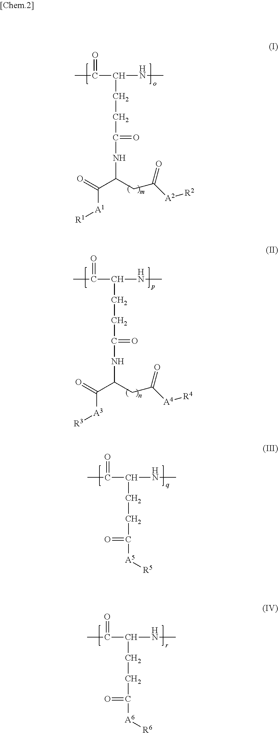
CC(C(NC)CCC(=O)[A5][R5])=O.CC(C(NC)CCC(=O)[A6][R6])=O.CC(C(NC)CCC(=O)NC(C(=O)[A1][R1])CC([A2][R2])=O)=O.CC(C(NC)CCC(=O)NC(C(=O)[A3][R3])CC([A4][R4])=O)=O
